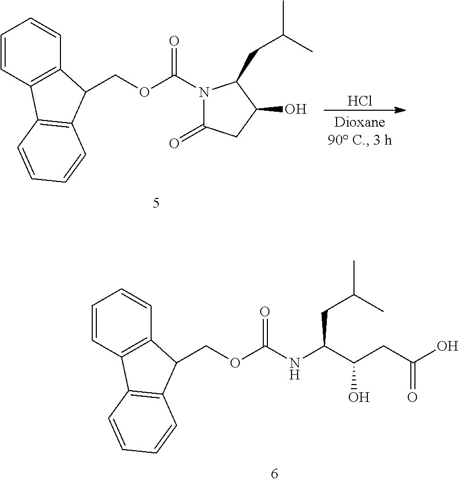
C1=CC2=C(C=C1)C(COC(=O)NC(C(CC(O)=O)O)CC(C)C)C1=C2C=CC=C1.C1=CC2=C(C=C1)C(COC(=O)N1C(=O)CC(O)C1CC(C)C)C1=C2C=CC=C1.Cl
